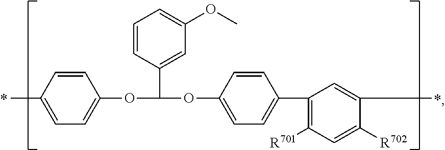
CC1=CC=C(OC(OC2=CC=C(C3=C([R701])C=C([R702])C(C)=C3)C=C2)C2=CC(OC)=CC=C2)C=C1
